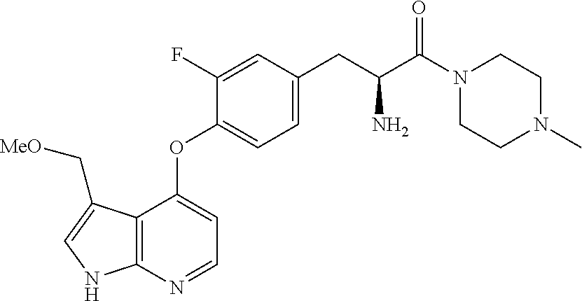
C12=C(N=CC=C1OC1=CC=C(CC(C(=O)N3CCN(C)CC3)N)C=C1F)NC=C2C[MeO]
